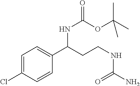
C1=C(Cl)C=CC(C(NC(OC(C)(C)C)=O)CCNC(N)=O)=C1
